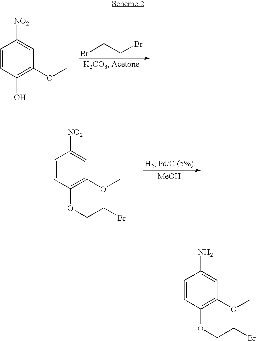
BrCCBr.C1=CC(O)=C(OC)C=C1[NO2].[MeOH].C1=CC(OCCBr)=C(OC)C=C1[NO2].C1=CC(OCCBr)=C(OC)C=C1N
